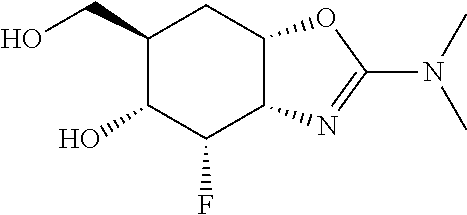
C1(CO)C(O)C(F)C2C(C1)OC(N(C)C)=N2
